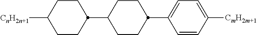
C1CC([CnH2n+1])CCC1C1CCC(C2=CC=C([CmH2m+1])C=C2)CC1
